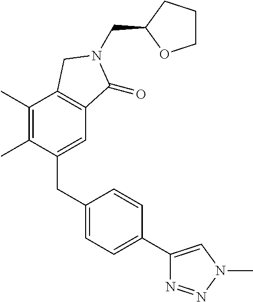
C1(CC2=CC=C(C3=CN(C)N=N3)C=C2)=CC2=C(C(C)=C1C)CN(CC1OCCC1)C2=O
